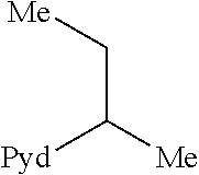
C(C([Me])[Pyd])[Me]
